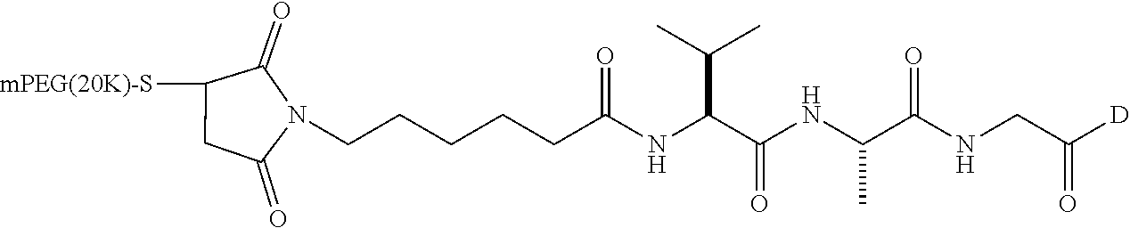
C1([mPEG(20K)-S])CC(=O)N(CCCCCC(NC(C(NC(C(NCC([D])=O)=O)C)=O)C(C)C)=O)C1=O
